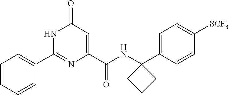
C1(=O)C=C(C(NC2(C3=CC=C([SCF3])C=C3)CCC2)=O)N=C(C2=CC=CC=C2)N1
